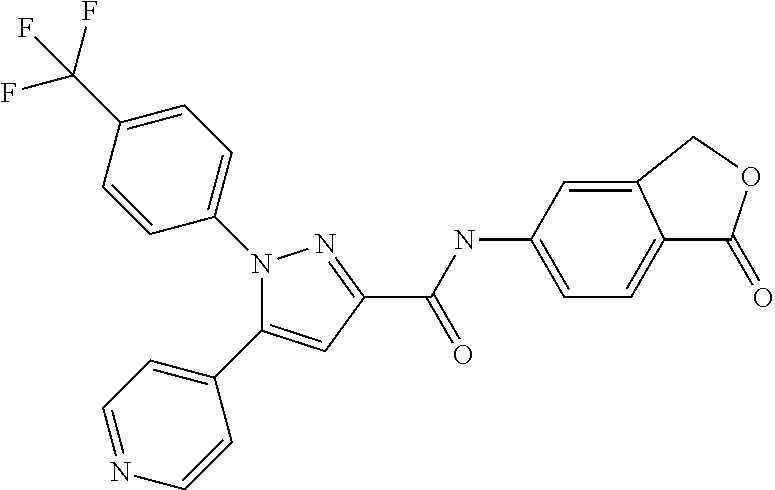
C(=O)(C1=NN(C2=CC=C(C(F)(F)F)C=C2)C(C2=CC=NC=C2)=C1)NC1=CC=C2C(=C1)COC2=O
